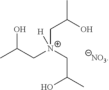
C(C[N+](CC(O)C)(CC(O)C)[H])(O)C
